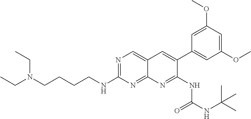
CCN(CCCCNC1=NC=C2C(=N1)N=C(NC(NC(C)(C)C)=O)C(C1=CC(OC)=CC(OC)=C1)=C2)CC
